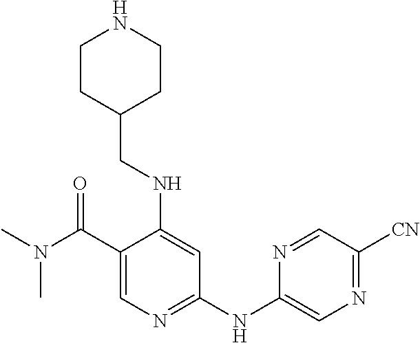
C1(C(=O)N(C)C)=CN=C(NC2=CN=C([CN])C=N2)C=C1NCC1CCNCC1
